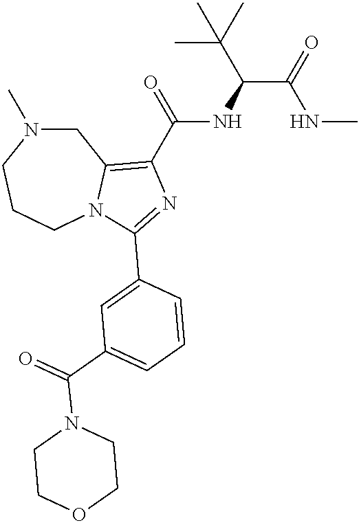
C1N(C)CCCN2C1=C(C(=O)NC(C(NC)=O)C(C)(C)C)N=C2C1=CC(C(=O)N2CCOCC2)=CC=C1
